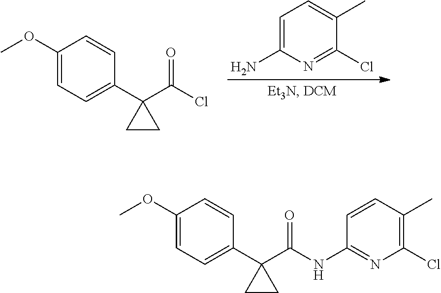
C1(Cl)=NC(N)=CC=C1C.C1(OC)=CC=C(C2(C(Cl)=O)CC2)C=C1.C1(OC)=CC=C(C2(C(NC3=NC(Cl)=C(C)C=C3)=O)CC2)C=C1
